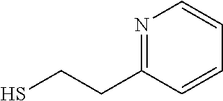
N1=C(CCS)C=CC=C1
